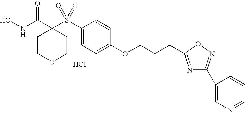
N(C(C1(S(C2=CC=C(OCCCC3=NC(C4=CN=CC=C4)=NO3)C=C2)(=O)=O)CCOCC1)=O)O.Cl
